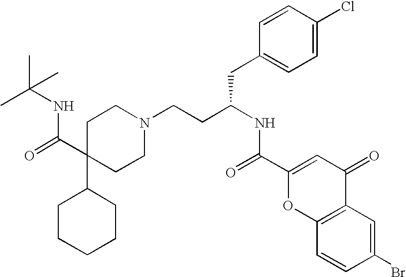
C1CCCCC1C1(C(=O)NC(C)(C)C)CCN(CCC(NC(=O)C2=CC(=O)C3=C(O2)C=CC(Br)=C3)CC2=CC=C(Cl)C=C2)CC1
